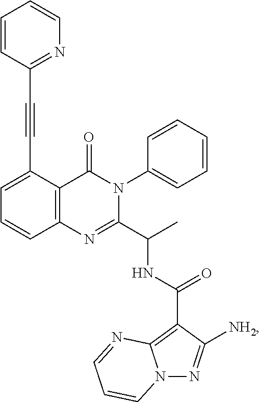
C1=C(C#CC2=NC=CC=C2)C2=C(C=C1)N=C(C(C)NC(=O)C1=C3N(N=C1[NH2])C=CC=N3)N(C1=CC=CC=C1)C2=O
